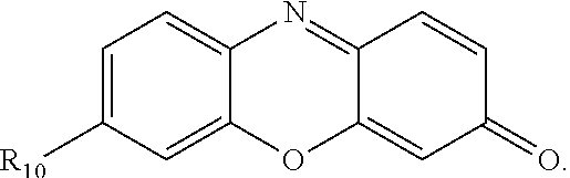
C1=C([R10])C=C2C(=C1)N=C1C(=CC(=O)C=C1)O2
